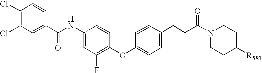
C1(Cl)=C(Cl)C=C(C(NC2=CC(F)=C(OC3=CC=C(CCC(N4CCC([R581])CC4)=O)C=C3)C=C2)=O)C=C1
